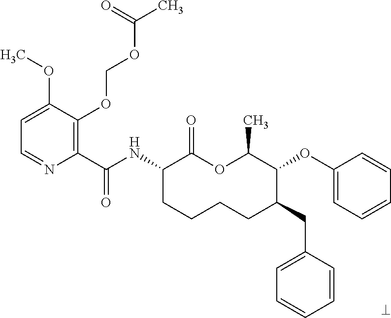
C1(C(NC2CCCCC(CC3=CC=CC=C3)C(OC3=CC=CC=C3)C(C)OC2=O)=O)=C(OCOC(C)=O)C(OC)=CC=N1
